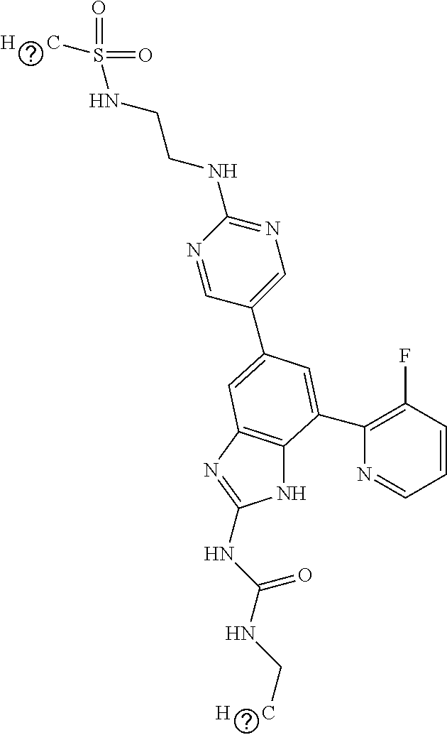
N1C2=C(N=C1NC(NC[H      C])=O)C=C(C1=CN=C(NCCNS(=O)(=O)[H      C])N=C1)C=C2C1=C(F)C=CC=N1
